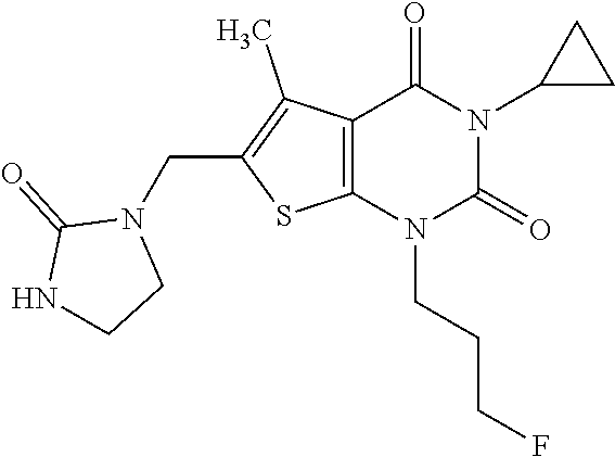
C12=C(N(CCCF)C(=O)N(C3CC3)C1=O)SC(CN1C(=O)NCC1)=C2C
